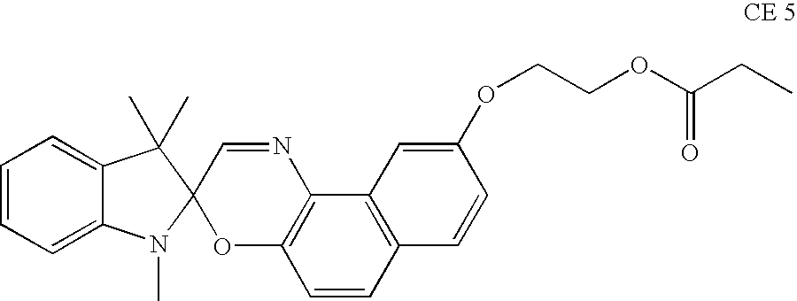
C1=CC=C2C(=C1)C(C)(C)C1(N2C)OC2=C(N=C1)C1=C(C=C2)C=CC(OCCOC(=O)CC)=C1
